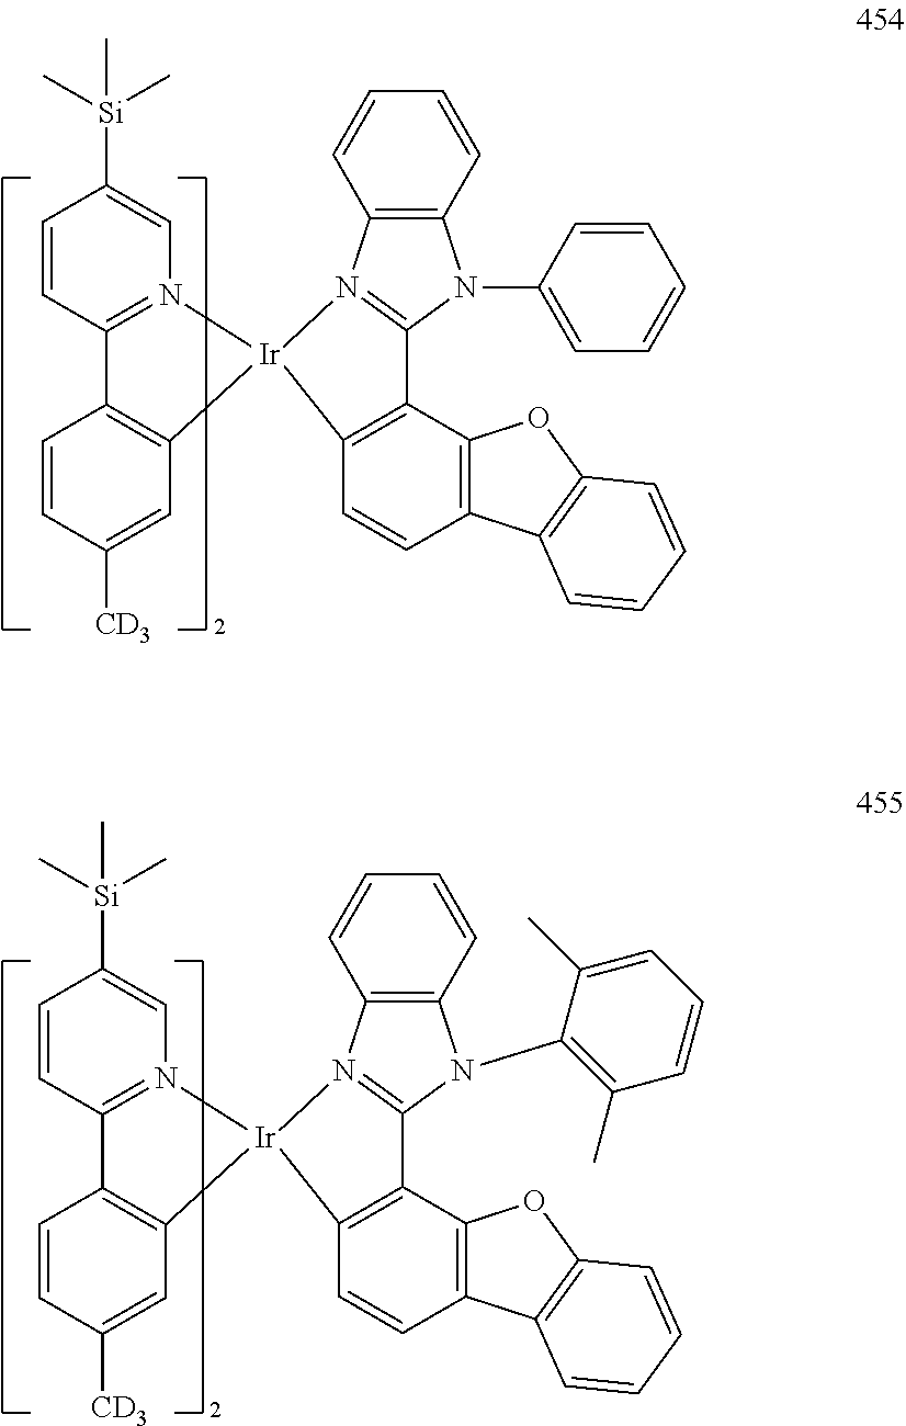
C1=CC2=N(C=C1[Si](C)(C)C)[Ir]1(C3=C2C=CC([CD3])=C3)N2=C(N(C3=CC=CC=C3)C3=C2C=CC=C3)C2=C1C=CC1=C2OC2=C1C=CC=C2.C1=CC2=N(C=C1[Si](C)(C)C)[Ir]1(C3=C2C=CC([CD3])=C3)N2=C(N(C3=C(C)C=CC=C3C)C3=C2C=CC=C3)C2=C1C=CC1=C2OC2=C1C=CC=C2
